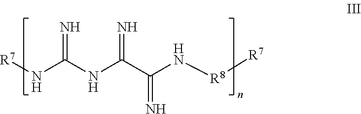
[R7]NC(NC(C(N[R8][R7])=N)=N)=N
